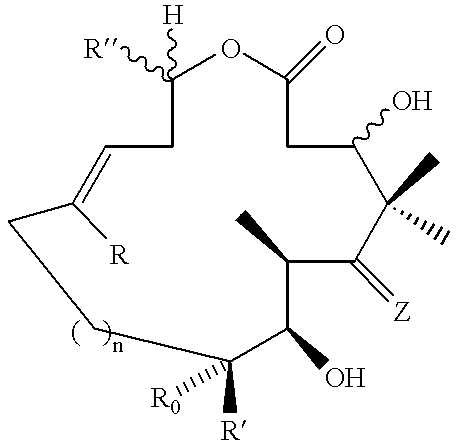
C1(O)CC(=O)OC([H])([R])CC=C([R])CCC([R])([R0])C(O)C(C)C(=[Z])C1(C)C
